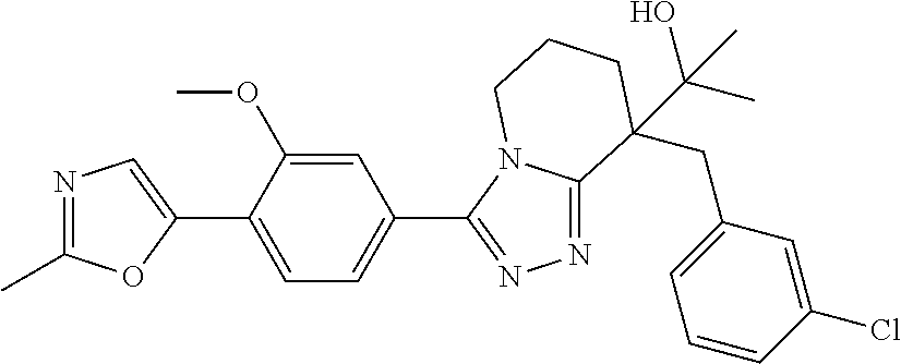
N1=C(C)OC(C2=CC=C(C3=NN=C4N3CCCC4(CC3=CC=CC(Cl)=C3)C(O)(C)C)C=C2OC)=C1
